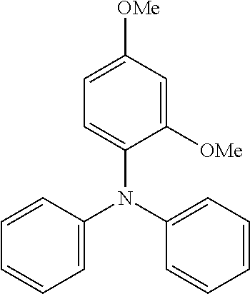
C1=C([OMe])C=C([OMe])C(N(C2=CC=CC=C2)C2=CC=CC=C2)=C1
